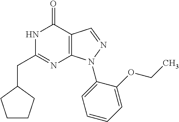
C1(CC2=NC3=C(C(=O)N2)C=NN3C2=CC=CC=C2OCC)CCCC1
